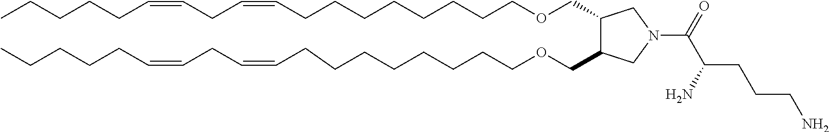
C1(COCCCCCCCCC=CCC=CCCCCC)C(COCCCCCCCCC=CCC=CCCCCC)CN(C(C(CCCN)N)=O)C1
